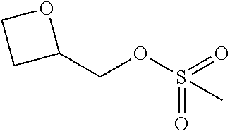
C1(COS(=O)(=O)C)OCC1
